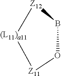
B1O[Z11][(L11)a11][Z12]1
